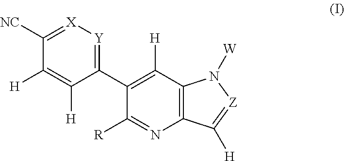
C1([R])=NC2=C(C([H])=C1C1=[Y][X]=C([NC])C([H])=C1[H])N([W])[Z]=C2[H]
